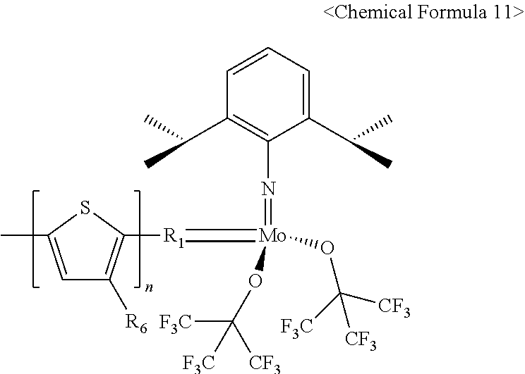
C1=C(C)SC([R1]=[Mo](=NC2=C(C(C)C)C=CC=C2C(C)C)(OC([F3C])([CF3])[F3C])OC([CF3])([F3C])[CF3])=C1[R6]
